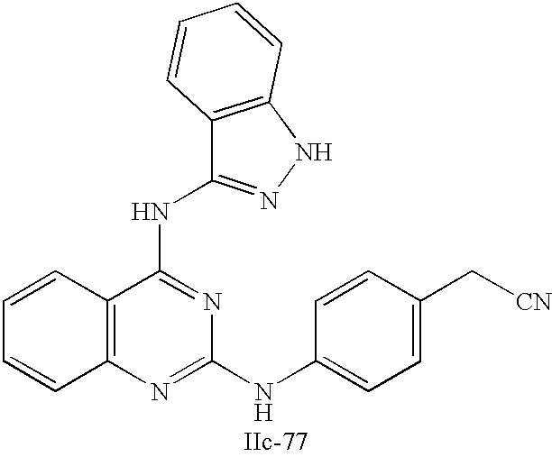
C12=C(N=C(NC3=CC=C(C[CN])C=C3)N=C1NC1=NNC3=C1C=CC=C3)C=CC=C2
